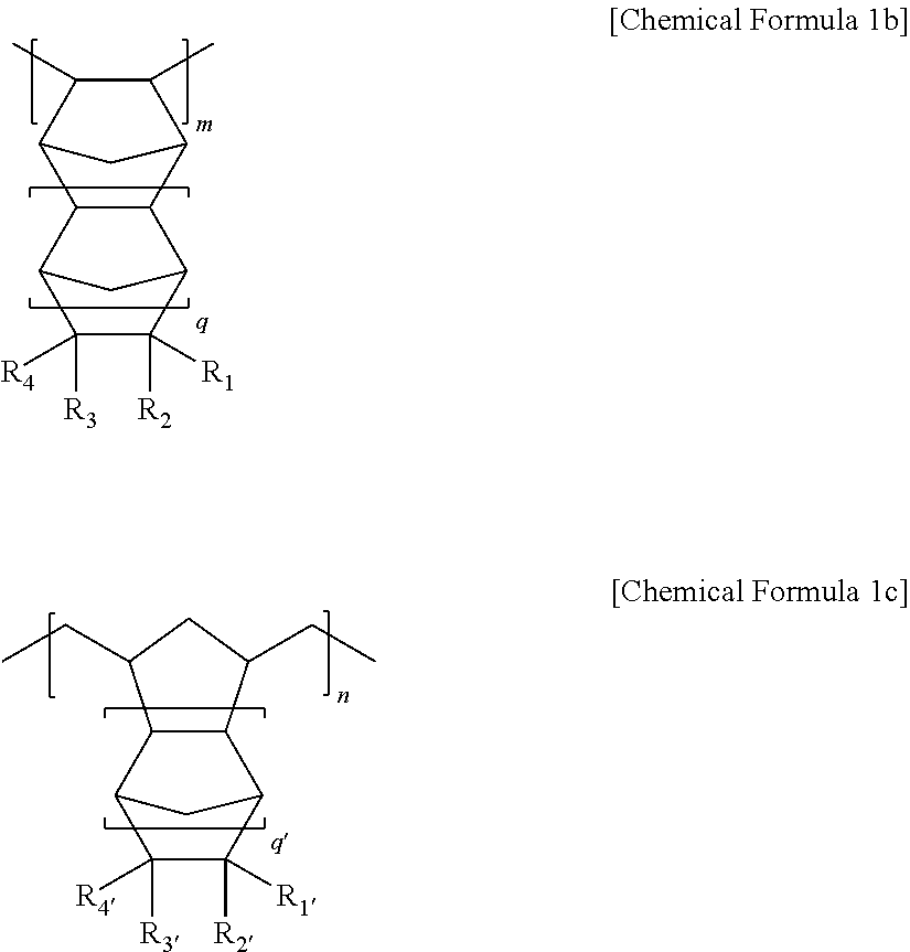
C12C(C)C(C)C(C1)C1C2C2C([R2])([R1])C([R3])([R4])C1C2.C1([R3])([R4])C([R2])([R1])C2C3C(C1C2)C(CC)CC3CC
